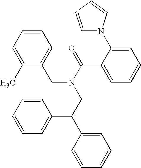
C1(C)=CC=CC=C1CN(C(C1=CC=CC=C1N1C=CC=C1)=O)CC(C1=CC=CC=C1)C1=CC=CC=C1
